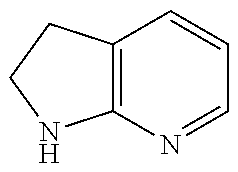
C12=C(CCN1)C=CC=N2
